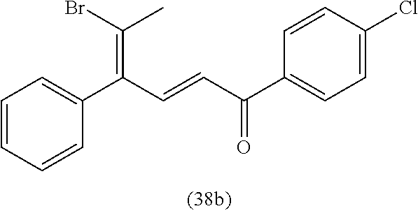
C1=CC=CC(C(C=CC(C2=CC=C(Cl)C=C2)=O)=C(Br)C)=C1
